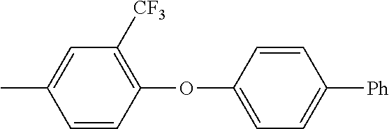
C1=CC(OC2=CC=C([Ph])C=C2)=C([CF3])C=C1C
